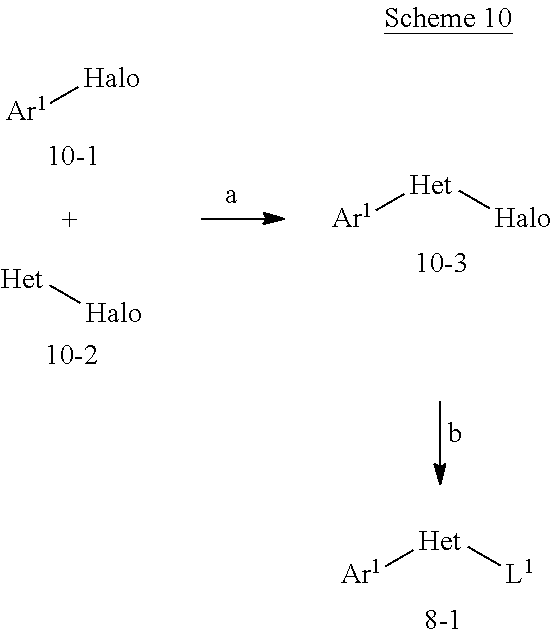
[Ar1][Het][L1].[Ar1][Halo].[Het][Halo].[Ar1][Het][Halo]
